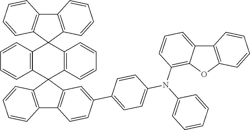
C12=C(C=CC=C1)C1(C3=C2C=CC=C3)C2=C(C=CC=C2)C2(C3=C(C4=C2C=C(C2=CC=C(N(C5=CC=CC=C5)C5=C6C(=CC=C5)C5=C(O6)C=CC=C5)C=C2)C=C4)C=CC=C3)C2=C1C=CC=C2
